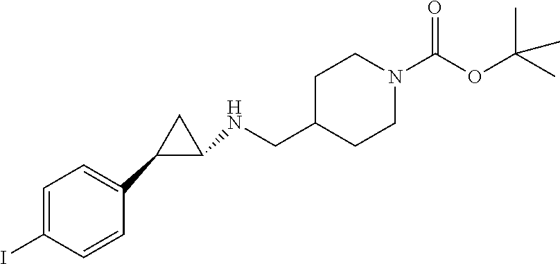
C1CN(C(OC(C)(C)C)=O)CCC1CNC1C(C2=CC=C(I)C=C2)C1
